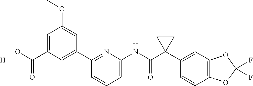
C1(C2=CC(C(O)=O)=CC(OC)=C2)=NC(NC(C2(C3=CC4=C(C=C3)OC(F)(F)O4)CC2)=O)=CC=C1.[H]
